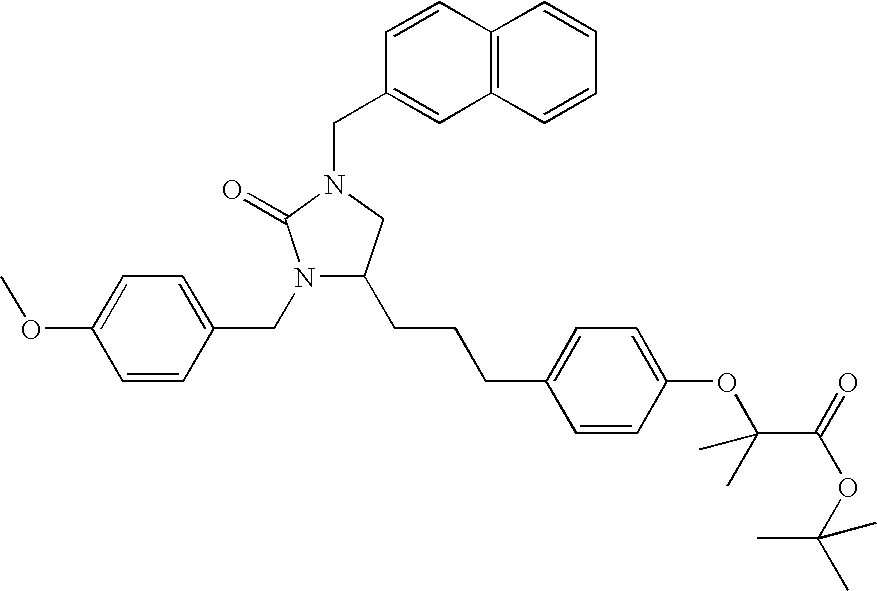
N1(CC2=CC=C(OC)C=C2)C(CCCC2=CC=C(OC(C(=O)OC(C)(C)C)(C)C)C=C2)CN(CC2=CC3=C(C=C2)C=CC=C3)C1=O
